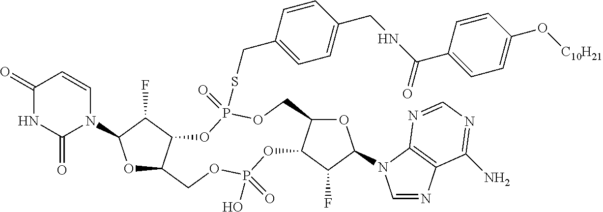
O1C2C(C(F)C1N1C=CC(=O)NC1=O)OP(=O)(SCC1=CC=C(CNC(C3=CC=C(O[C10H21])C=C3)=O)C=C1)OCC1C(OP(O)(=O)OC2)C(F)C(N2C=NC3=C2N=CN=C3N)O1
